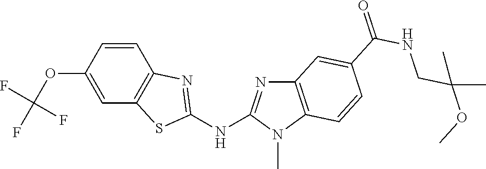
O(C1=CC2=C(C=C1)N=C(NC1=NC3=C(N1C)C=CC(C(NCC(OC)(C)C)=O)=C3)S2)C(F)(F)F
